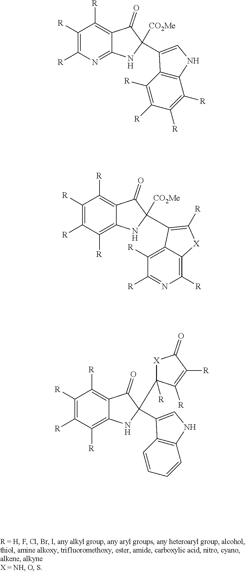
C1([R])=C([R])C([R])=C2C(=C1[R])C(=O)C([CO2Me])(C1=C([R])[X]C3=C([R])N=C([R])C([R])=C31)N2.C1([R])=C([R])N=C2C(=C1[R])C(=O)C([CO2Me])(C1=CNC3=C1C([R])=C([R])C([R])=C3[R])N2.C1([R])=C([R])C([R])=C2C(=C1[R])C(=O)C(C1([R])[X]C(=O)C([R])=C1[R])(C1=CNC3=C1C=CC=C3)N2
